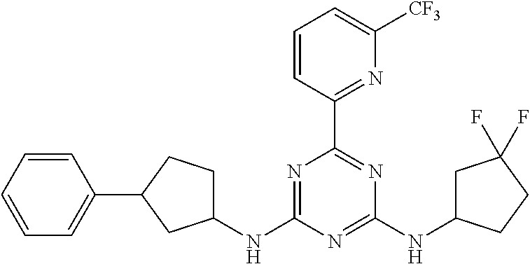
N1=C(NC2CCC(C3=CC=CC=C3)C2)N=C(NC2CC(F)(F)CC2)N=C1C1=NC([CF3])=CC=C1
